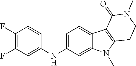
C1(F)=C(F)C=CC(NC2=CC=C3C(=C2)N(C)C2=C3C(=O)N(C)CC2)=C1
